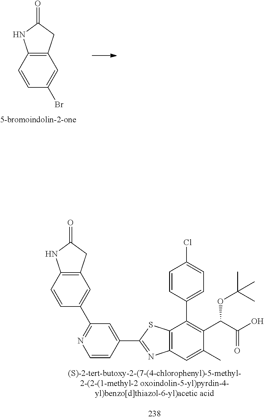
C12=C(CC(=O)N1)C=C(Br)C=C2.C1=CC(C2=NC3=C(S2)C(C2=CC=C(Cl)C=C2)=C(C(C(=O)O)OC(C)(C)C)C(C)=C3)=CC(C2=CC3=C(C=C2)NC(=O)C3)=N1
